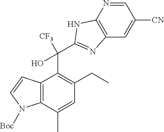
C12=C(C(C)=CC(CC)=C1C(C1=NC3=C(N=CC([CN])=C3)N1)([CF3])O)N([Boc])C=C2
